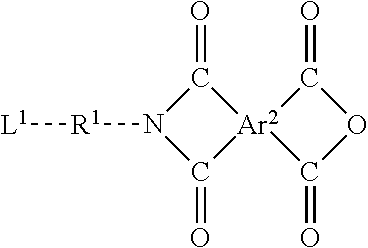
C1(=O)N([R1][L1])C(=O)[Ar2]12C(=O)OC2=O
